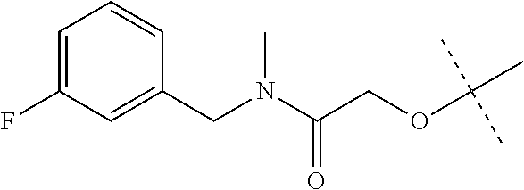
C1=C(F)C=C(CN(C(COC(C)(C)C)=O)C)C=C1
